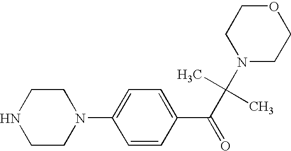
C1NCCN(C2=CC=C(C(C(C)(C)N3CCOCC3)=O)C=C2)C1
